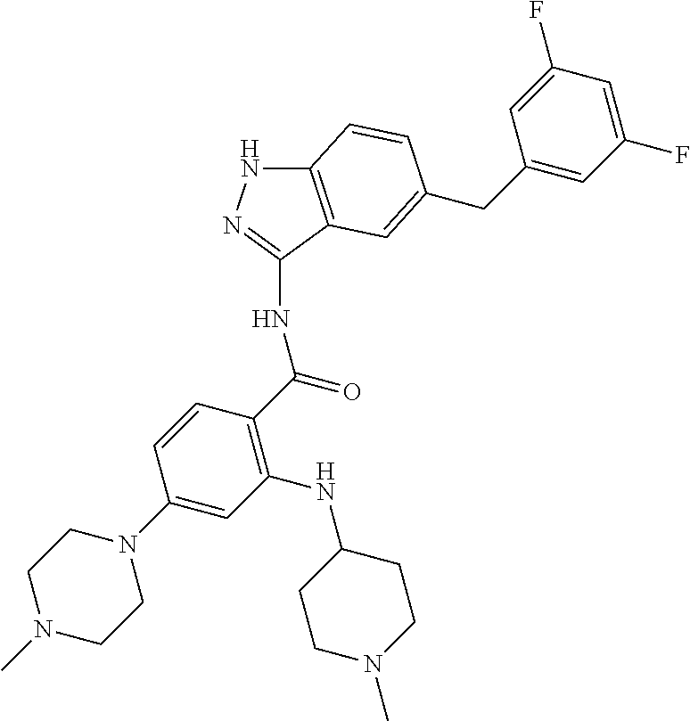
N1C2=C(C(NC(C3=C(NC4CCN(C)CC4)C=C(N4CCN(C)CC4)C=C3)=O)=N1)C=C(CC1=CC(F)=CC(F)=C1)C=C2
